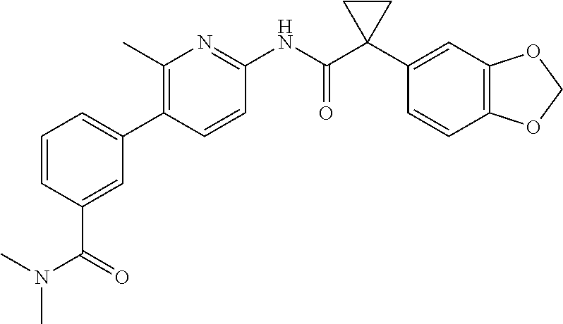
C1=CC(C(=O)N(C)C)=CC(C2=C(C)N=C(NC(C3(C4=CC5=C(C=C4)OCO5)CC3)=O)C=C2)=C1
